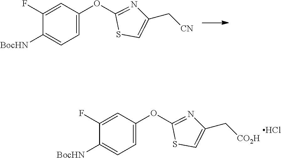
C1(F)=CC(OC2=NC(C[CO2H])=CS2)=CC=C1[BocHN].Cl.C1(F)=CC(OC2=NC(C[CN])=CS2)=CC=C1[BocHN]
